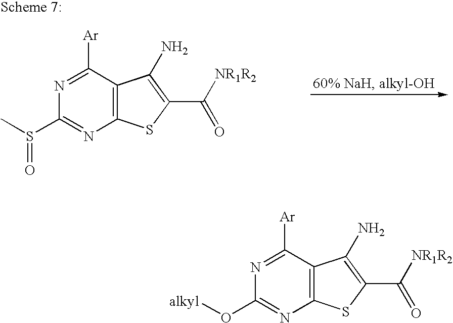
CS(=O)C1=NC2=C(C([Ar])=N1)C(N)=C(C([NR1R2])=O)S2.[alkyl]OC1=NC2=C(C([Ar])=N1)C(N)=C(C([NR1R2])=O)S2
